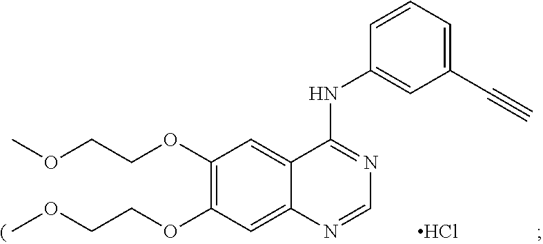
O(CCOC1=C(OCCOC)C=C2C(=C1)C(NC1=CC(C#C)=CC=C1)=NC=N2)C.Cl
